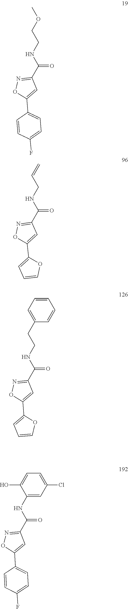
COCCNC(=O)C1=NOC(C2=CC=C(F)C=C2)=C1.C=CCNC(=O)C1=NOC(C2=CC=CO2)=C1.C1=CC=CC=C1CCNC(C1=NOC(C2=CC=CO2)=C1)=O.C1(C2=CC=C(F)C=C2)=CC(C(NC2=CC(Cl)=CC=C2O)=O)=NO1
